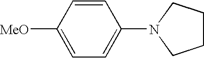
C1=CC([MeO])=CC=C1N1CCCC1
